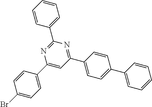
C1=CC=CC=C1C1=NC(C2=CC=C(Br)C=C2)=CC(C2=CC=C(C3=CC=CC=C3)C=C2)=N1
